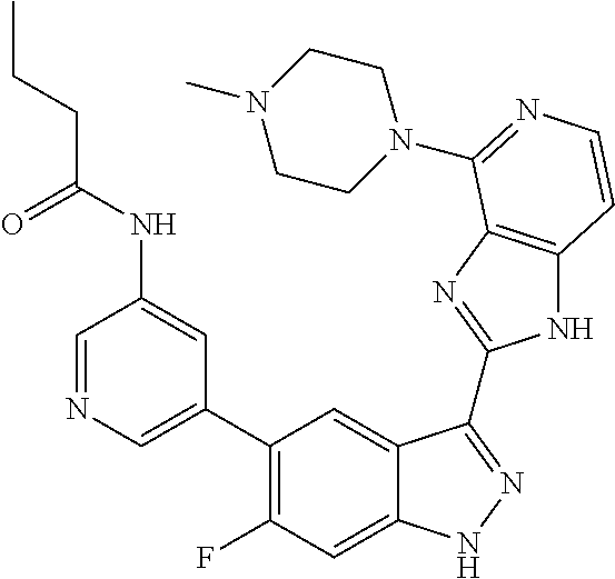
C1=C(C2=C(F)C=C3C(=C2)C(C2=NC4=C(N2)C=CN=C4N2CCN(C)CC2)=NN3)C=C(NC(CCC)=O)C=N1
